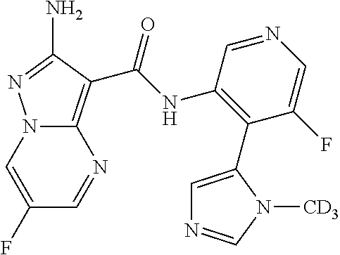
C12=C(C(NC3=C(C4=CN=CN4[CD3])C(F)=CN=C3)=O)C(N)=NN1C=C(F)C=N2
